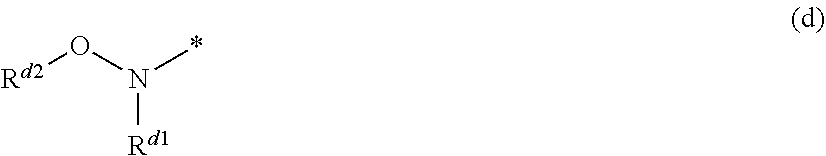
[Rd2]ON(*)[Rd1]
